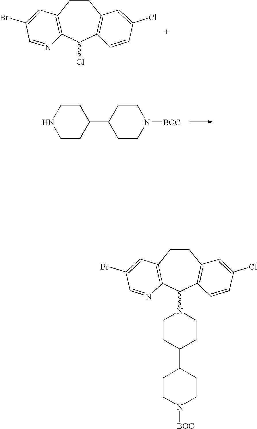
C1CC2=C(C(Cl)C3=C1C=C(Cl)C=C3)N=CC(Br)=C2.N1CCC(C2CCN([BOC])CC2)CC1.C1CC2=C(C(N3CCC(C4CCN([BOC])CC4)CC3)C3=C1C=C(Cl)C=C3)N=CC(Br)=C2
